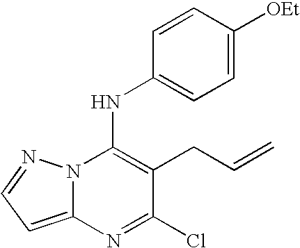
C12=CC=NN1C(NC1=CC=C([OEt])C=C1)=C(CC=C)C(Cl)=N2
